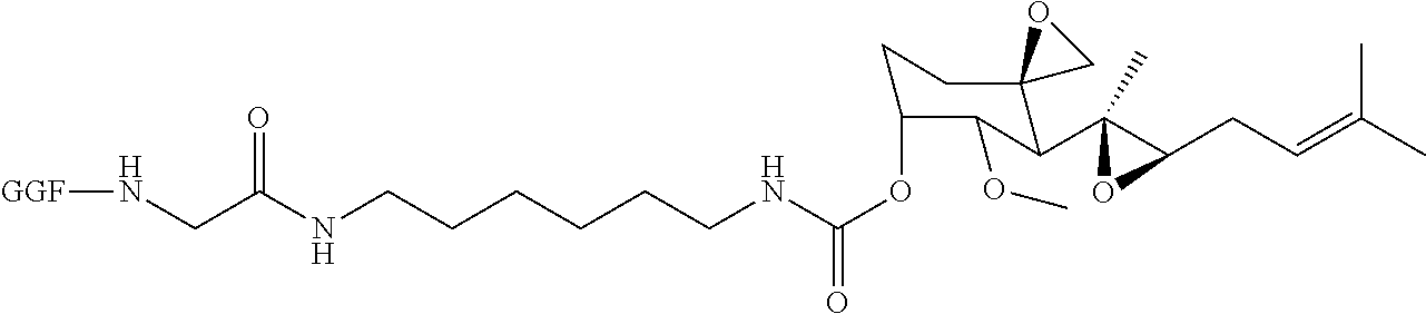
C(CCNC(OC1CCC2(C(C3(C)C(CC=C(C)C)O3)C1OC)CO2)=O)CCCNC(CN[GGF])=O
